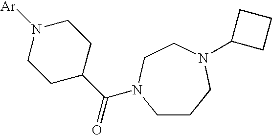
C1C(C(=O)N2CCCN(C3CCC3)CC2)CCN([Ar])C1
